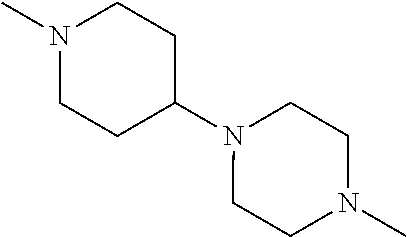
N1(C)CCC(N2CCN(C)CC2)CC1
